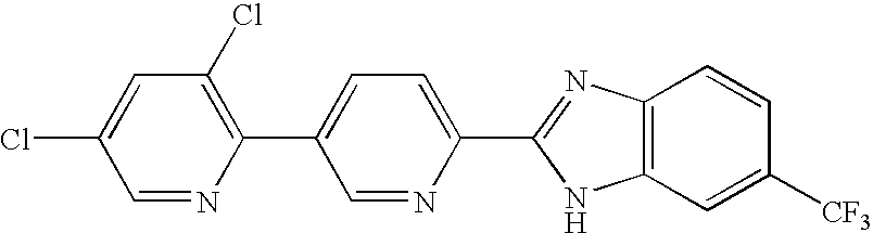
C1=NC(C2=CC=C(C3=NC4=C(N3)C=C([CF3])C=C4)N=C2)=C(Cl)C=C1Cl
